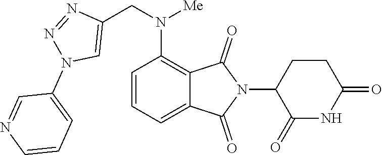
C1=CC=C2C(=C1N(CC1=CN(C3=CC=CN=C3)N=N1)[Me])C(=O)N(C1C(=O)NC(=O)CC1)C2=O
